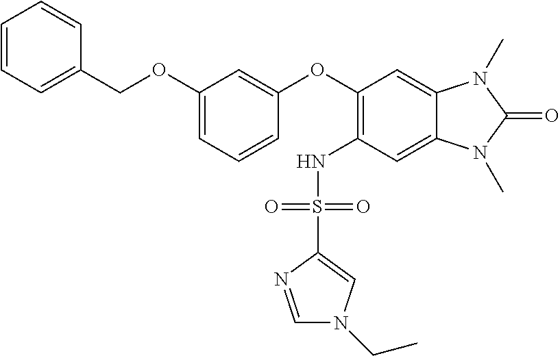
C1=CC=C(COC2=CC=CC(OC3=C(NS(C4=CN(CC)C=N4)(=O)=O)C=C4C(=C3)N(C)C(=O)N4C)=C2)C=C1
